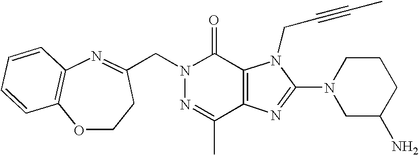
N1=C(C)C2=C(C(=O)N1CC1=NC3=C(OCC1)C=CC=C3)N(CC#CC)C(N1CC(N)CCC1)=N2
